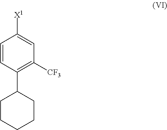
[X1]C1=CC([CF3])=C(C2CCCCC2)C=C1
